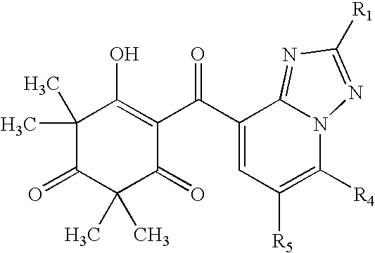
C(C1=CC([R5])=C([R4])N2C1=NC([R1])=N2)(=O)C1=C(O)C(C)(C)C(=O)C(C)(C)C1=O
